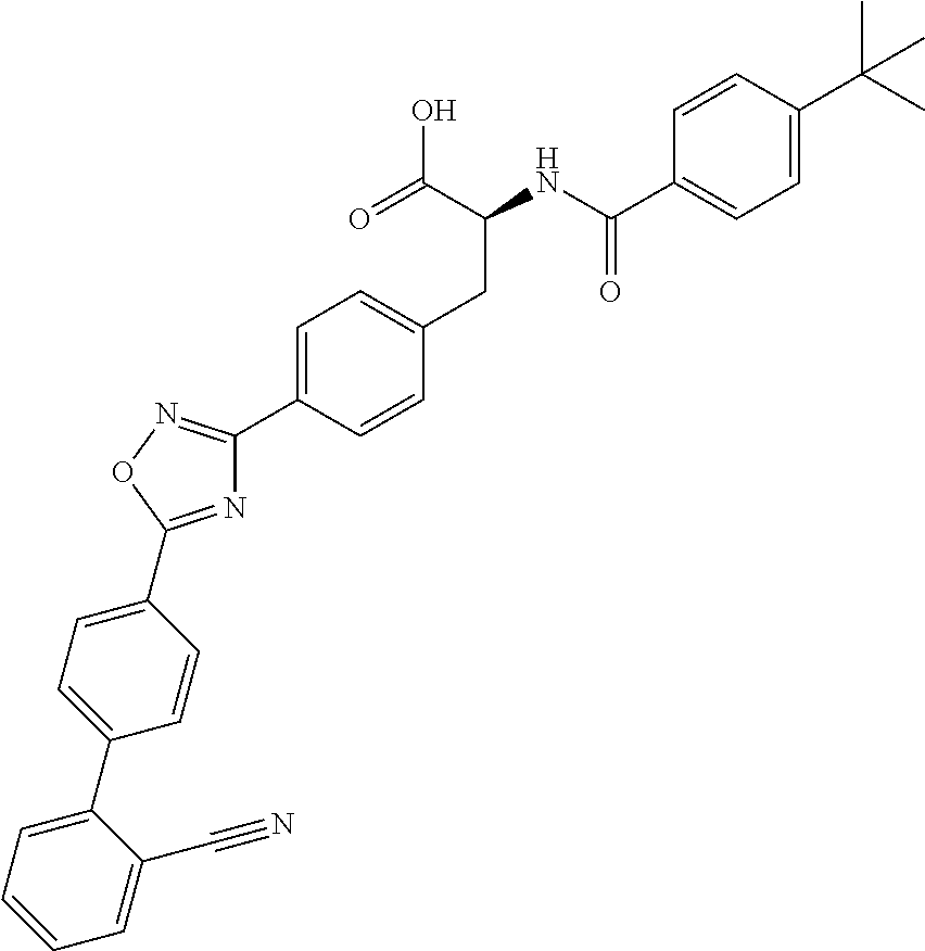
C1=CC(C(NC(CC2=CC=C(C3=NOC(C4=CC=C(C5=CC=CC=C5C#N)C=C4)=N3)C=C2)C(=O)O)=O)=CC=C1C(C)(C)C
